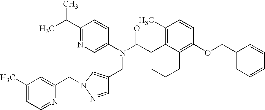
C1(C(C)C)=NC=C(N(C(C2CCCC3=C(OCC4=CC=CC=C4)C=CC(C)=C23)=O)CC2=CN(CC3=CC(C)=CC=N3)N=C2)C=C1
